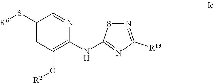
C1(S[R6])=CC(O[R2])=C(NC2=NC([R13])=NS2)N=C1
